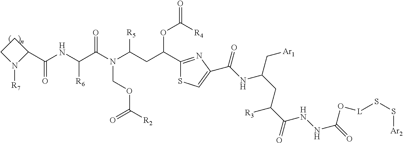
C1CN([R7])C1C(NC(C(N(C(CC(C1=NC(C(NC(CC(C(=O)NNC(=O)O[L]SS[Ar2])[R3])C[Ar1])=O)=CS1)OC([R4])=O)[R5])COC([R2])=O)=O)[R6])=O
